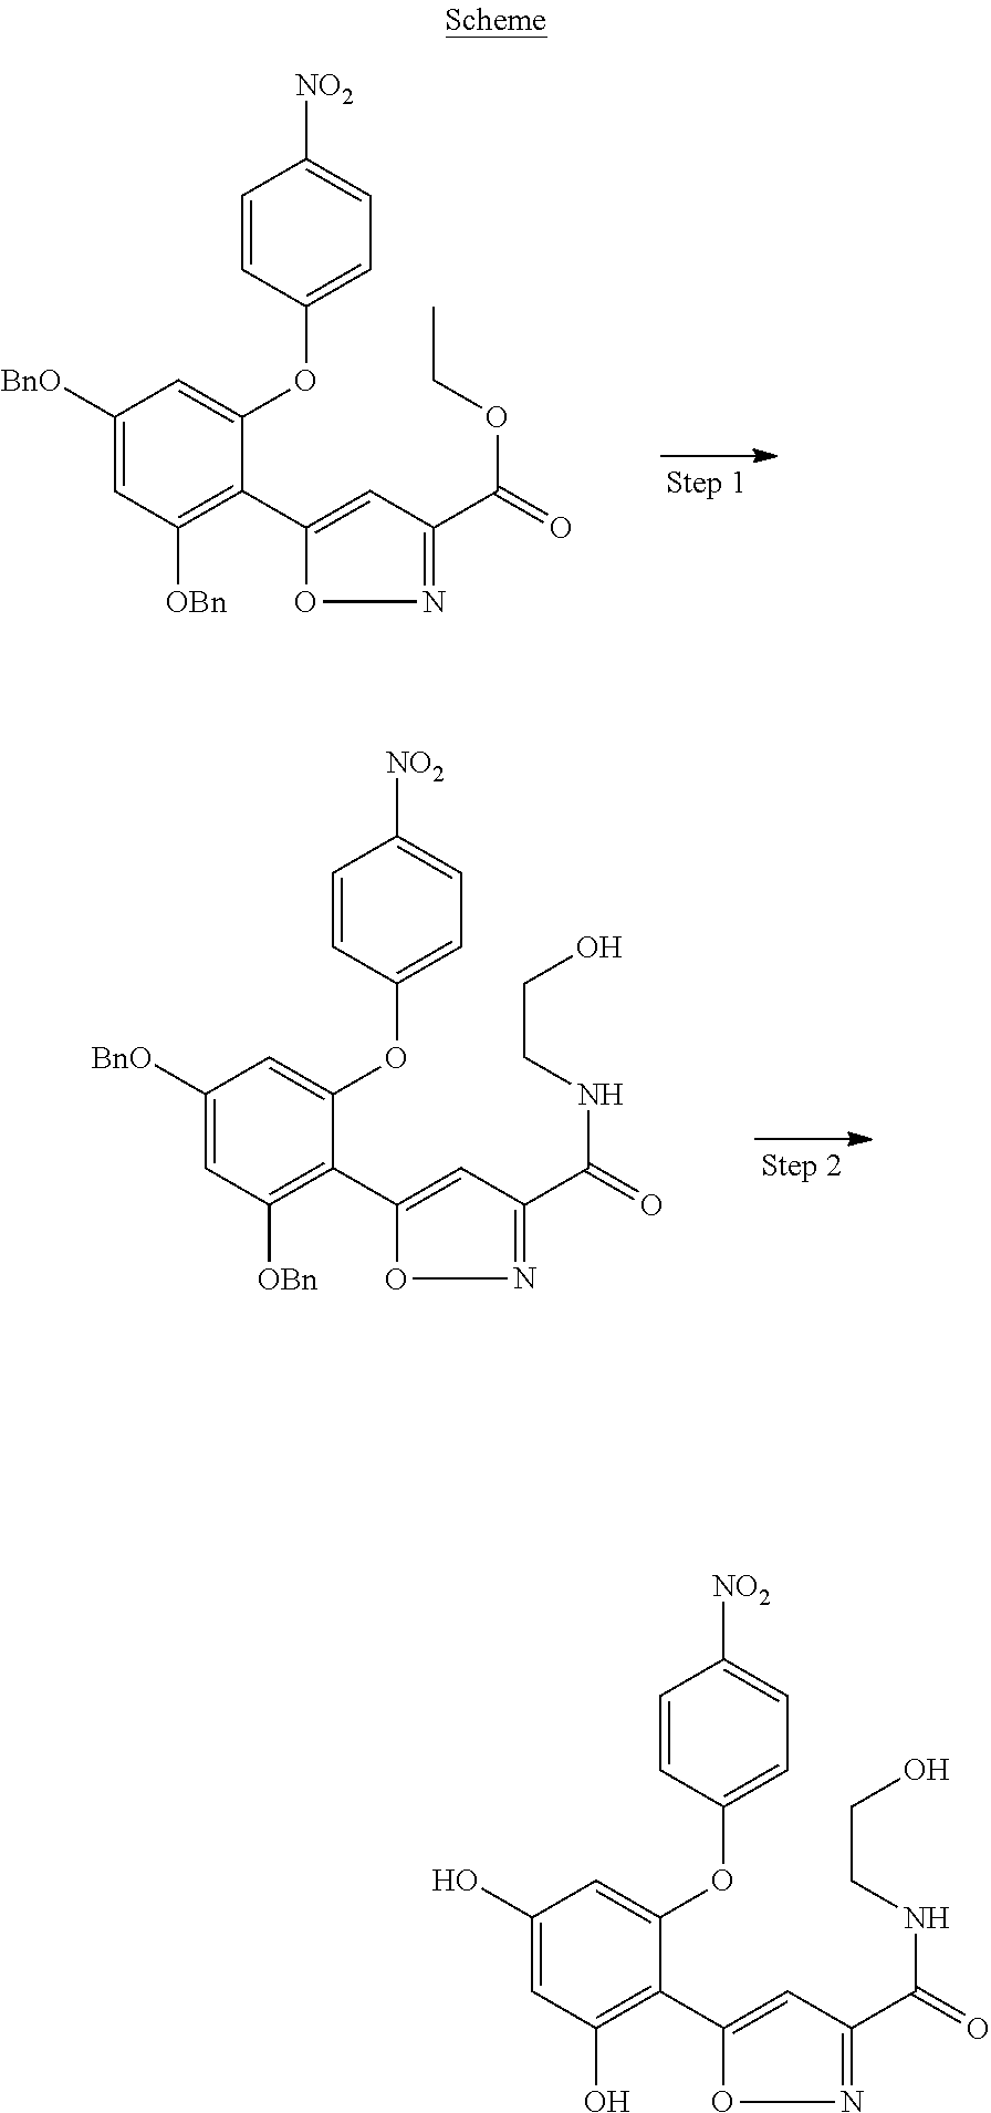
C1([BnO])=CC([OBn])=C(C2=CC(C(=O)OCC)=NO2)C(OC2=CC=C([NO2])C=C2)=C1.C1([BnO])=CC([OBn])=C(C2=CC(C(=O)NCCO)=NO2)C(OC2=CC=C([NO2])C=C2)=C1.C1(O)=CC(O)=C(C2=CC(C(=O)NCCO)=NO2)C(OC2=CC=C([NO2])C=C2)=C1
